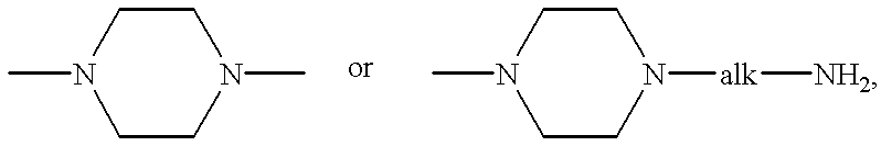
CN1CCN(C)CC1.CN1CCN([alk][NH2])CC1
